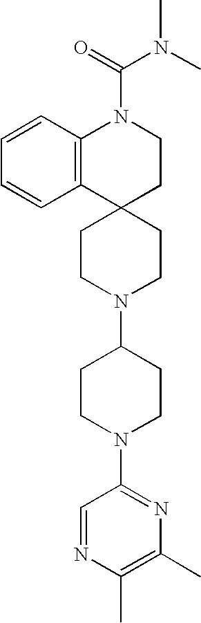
C12(CCN(C3CCN(C4=NC(C)=C(C)N=C4)CC3)CC1)CCN(C(=O)N(C)C)C1=C2C=CC=C1
